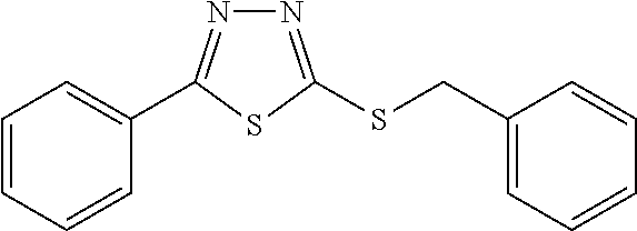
C1=CC=CC=C1C1=NN=C(SCC2=CC=CC=C2)S1
